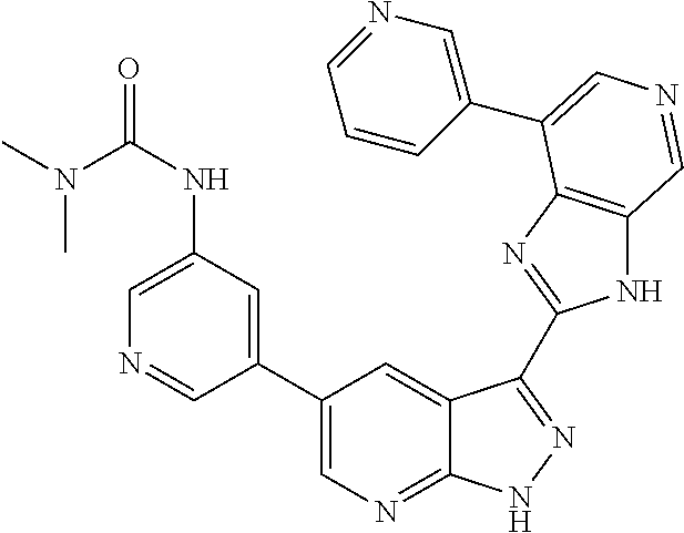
C1(C2=CN=C3C(=C2)C(C2=NC4=C(N2)C=NC=C4C2=CN=CC=C2)=NN3)=CC(NC(=O)N(C)C)=CN=C1
